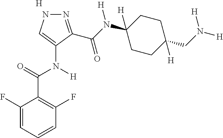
[H].C1(C(=O)N([H])C2=CNN=C2C(N(C2([H])CCC(CN([H])[H])([H])CC2)[H])=O)=C(F)C=CC=C1F
